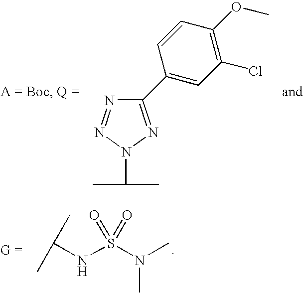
N1=NN(C(C)C)N=C1C1=CC(Cl)=C(OC)C=C1.C(NS(N(C)C)(=O)=O)(C)C
